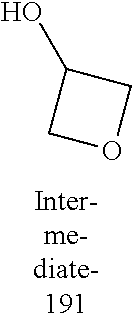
OC1COC1
